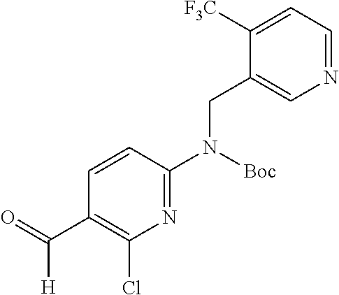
N1=C(N(CC2=CN=CC=C2[F3C])[Boc])C=CC(C([H])=O)=C1Cl
